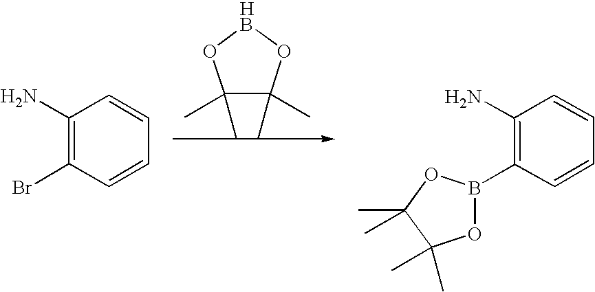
C1(N)=C(Br)C=CC=C1.C1(C)(C)C(C)(C)OBO1.C1(N)=C(B2OC(C)(C)C(C)(C)O2)C=CC=C1
